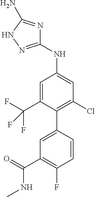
C1=CC(C2=C(Cl)C=C(NC3=NNC(N)=N3)C=C2C(F)(F)F)=CC(C(=O)NC)=C1F
